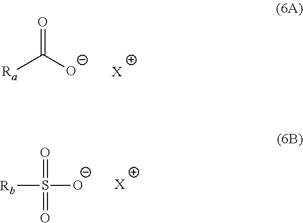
O=C([O-])[Ra].[X].O=S([O-])([Rb])=O.[X]
